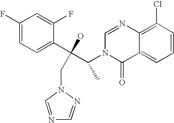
C1(F)=CC=C(C(C(N2C(=O)C3=CC=CC(Cl)=C3N=C2)C)(O)CN2C=NC=N2)C(F)=C1
